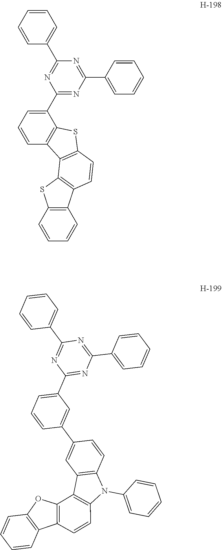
C1(C2=CC=CC=C2)=NC(C2=CC=CC3=C2SC2=C3C3=C(C=C2)C2=C(S3)C=CC=C2)=NC(C2=CC=CC=C2)=N1.C1(C2=CC=CC=C2)=NC(C2=CC=CC(C3=CC4=C(C=C3)N(C3=CC=CC=C3)C3=C4C4=C(C=C3)C3=C(O4)C=CC=C3)=C2)=NC(C2=CC=CC=C2)=N1
